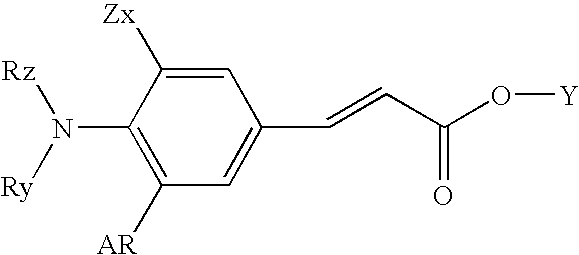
C1(N([Ry])[Rz])=C([AR])C=C(C=CC(O[Y])=O)C=C1[Zx]
